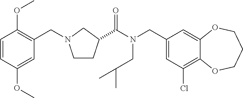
C1(CN(C(=O)C2CCN(CC3=C(OC)C=CC(OC)=C3)C2)CC(C)C)=CC(Cl)=C2C(=C1)OCCCO2
